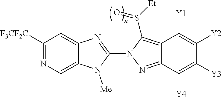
C12=CN=C([F3CF2C])C=C1N=C(N1N=C3C(=C1S([Et])=O)C([Y1])=C([Y2])C([Y3])=C3[Y4])N2[Me]
